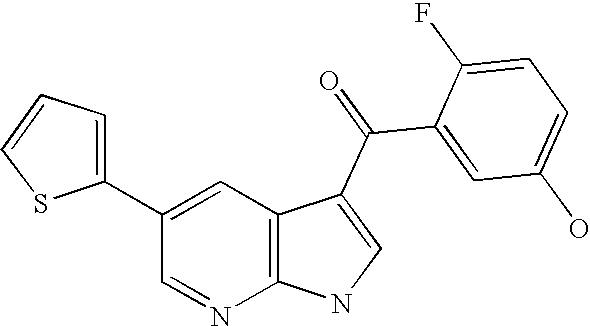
C1(C2=CC=CS2)=CC2=C(N=C1)NC=C2C(C1=CC(O)=CC=C1F)=O
